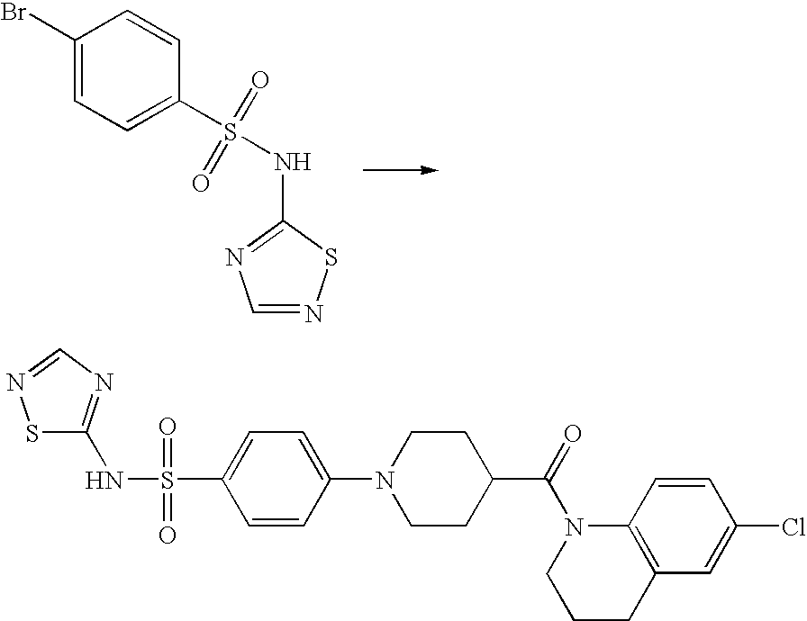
C1(Br)=CC=C(S(NC2=NC=NS2)(=O)=O)C=C1.C1(S(NC2=NC=NS2)(=O)=O)=CC=C(N2CCC(C(N3CCCC4=C3C=CC(Cl)=C4)=O)CC2)C=C1
